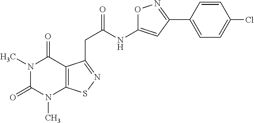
N1(C)C(=O)N(C)C2=C(C1=O)C(CC(NC1=CC(C3=CC=C(Cl)C=C3)=NO1)=O)=NS2
